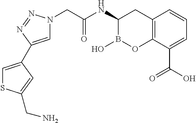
C12=C(C(C(O)=O)=CC=C1)OB(O)C(NC(CN1C=C(C3=CSC(CN)=C3)N=N1)=O)C2
